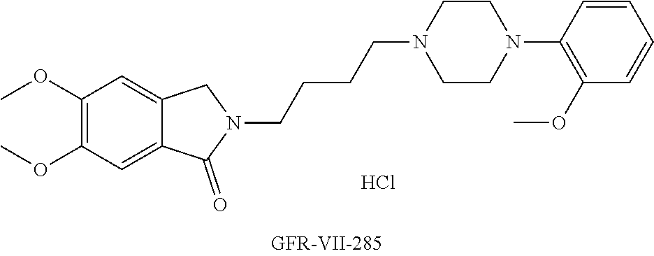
C1(OC)=C(OC)C=C2C(=C1)CN(CCCCN1CCN(C3=C(OC)C=CC=C3)CC1)C2=O.Cl
